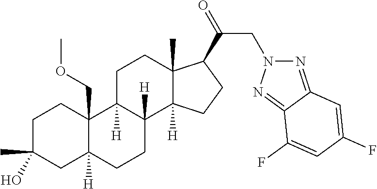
C1C(C)(O)CC2([H])C(COC)(C1)C1([H])C([H])(CC2)C2([H])C(C)(CC1)C(C(=O)CN1N=C3C(=N1)C(F)=CC(F)=C3)CC2
